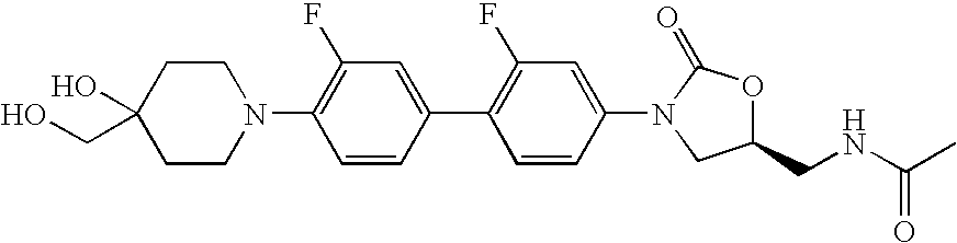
C1(O)(CO)CCN(C2=C(F)C=C(C3=C(F)C=C(N4CC(CNC(C)=O)OC4=O)C=C3)C=C2)CC1
